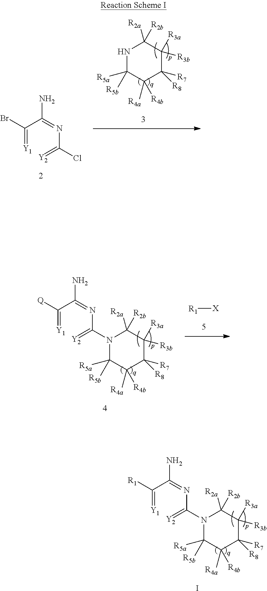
N1C([R5a])([R5b])C([R4a])([R4b])C([R7])([R8])C([R3b])([R3a])C1([R2b])[R2a].C(=[Y1])(C(=NC(=[Y2])Cl)N)Br.[R1][X].C1([R5a])([R5b])C([R4a])([R4b])C([R7])([R8])C([R3b])([R3a])C([R2b])([R2a])N1C(=[Y2])N=C(C(=[Y1])[Q])N.C1([R5a])([R5b])C([R4a])([R4b])C([R7])([R8])C([R3b])([R3a])C([R2b])([R2a])N1C(=[Y2])N=C(C(=[Y1])[R1])N.I
